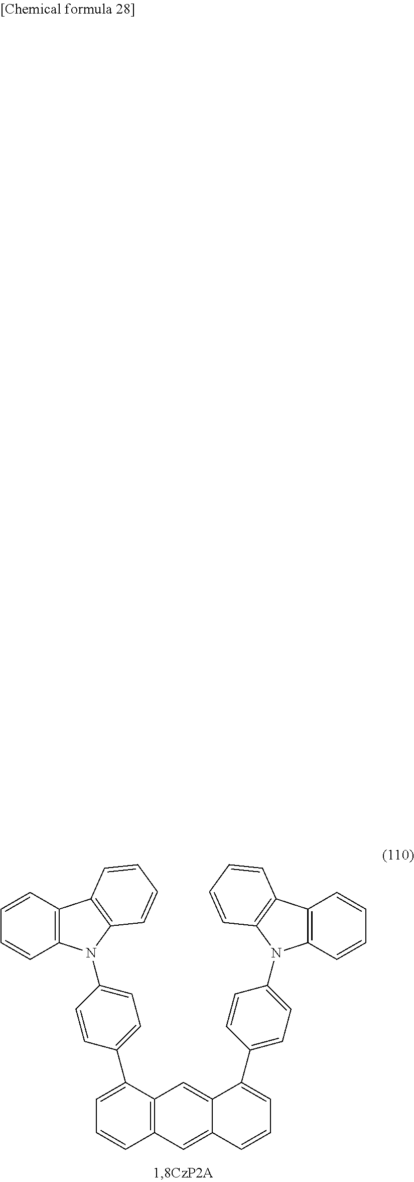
C12=C(C=CC=C1)C1=C(N2C2=CC=C(C3=CC=CC4=C3C=C3C(=C4)C=CC=C3C3=CC=C(N4C5=C(C=CC=C5)C5=C4C=CC=C5)C=C3)C=C2)C=CC=C1
